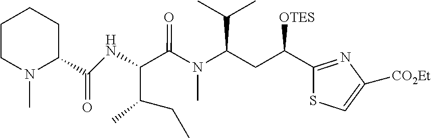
C1(C(CC(N(C(C(C(CC)C)NC(C2CCCCN2C)=O)=O)C)C(C)C)[OTES])=NC([CO2Et])=CS1
